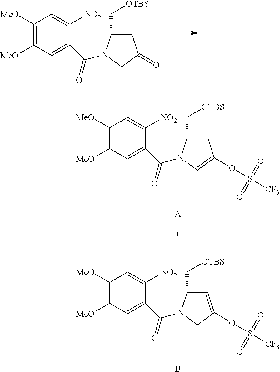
C1([MeO])=C([MeO])C=C(C(=O)N2C(C[OTBS])C=C(OS(=O)(=O)[CF3])C2)C([NO2])=C1.B.C1([MeO])=C([MeO])C=C(C(=O)N2C(C[OTBS])CC(=O)C2)C([NO2])=C1.C1([MeO])=C([MeO])C=C(C(=O)N2C(C[OTBS])CC(OS(=O)(=O)[CF3])=C2)C([NO2])=C1.[A]
